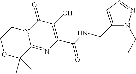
O1C(C)(C)C2=NC(C(NCC3=CC=NN3CC)=O)=C(O)C(=O)N2CC1
